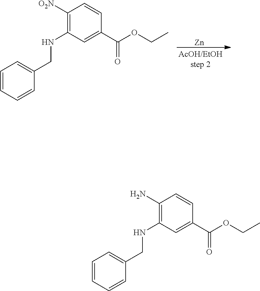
[Zn].C1([O2N])=C(NCC2=CC=CC=C2)C=C(C(OCC)=O)C=C1.C1(N)=C(NCC2=CC=CC=C2)C=C(C(OCC)=O)C=C1
